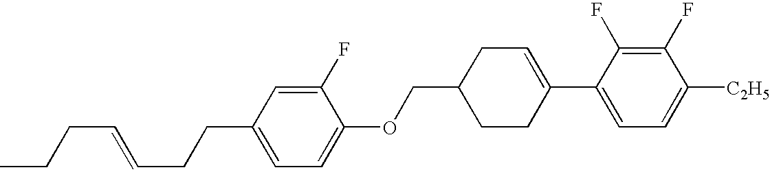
C1(F)=C(F)C(C2=CCC(COC3=CC=C(CCC=CCCC)C=C3F)CC2)=CC=C1[C2H5]
